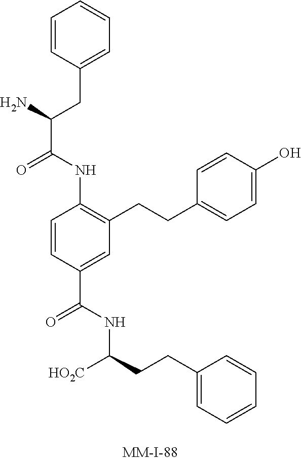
C1=CC(C(NC([HO2C])CCC2=CC=CC=C2)=O)=CC(CCC2=CC=C(O)C=C2)=C1NC(=O)C(N)CC1=CC=CC=C1
